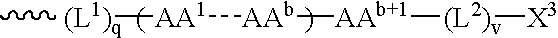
C[(L1)q][AA1][AAb][AAb+1][(L2)v][X3]
